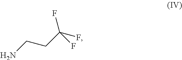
NCCC(F)(F)F
